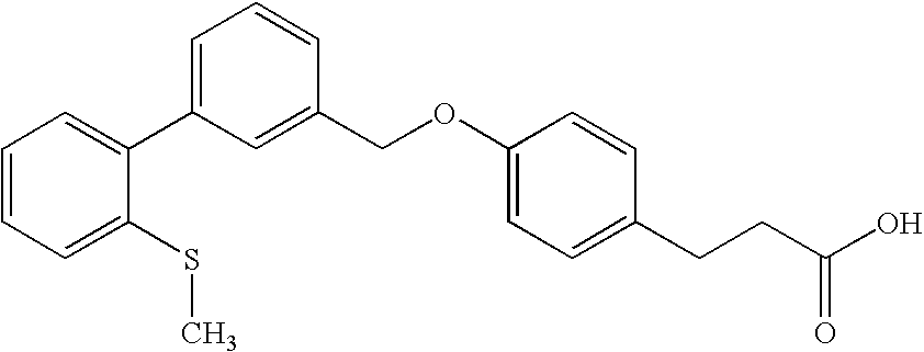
C1=CC=C(SC)C(C2=CC=CC(COC3=CC=C(CCC(O)=O)C=C3)=C2)=C1
